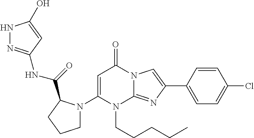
C1(N2CCCC2C(=O)NC2=NNC(O)=C2)=CC(=O)N2C(=NC(C3=CC=C(Cl)C=C3)=C2)N1CCCCC
